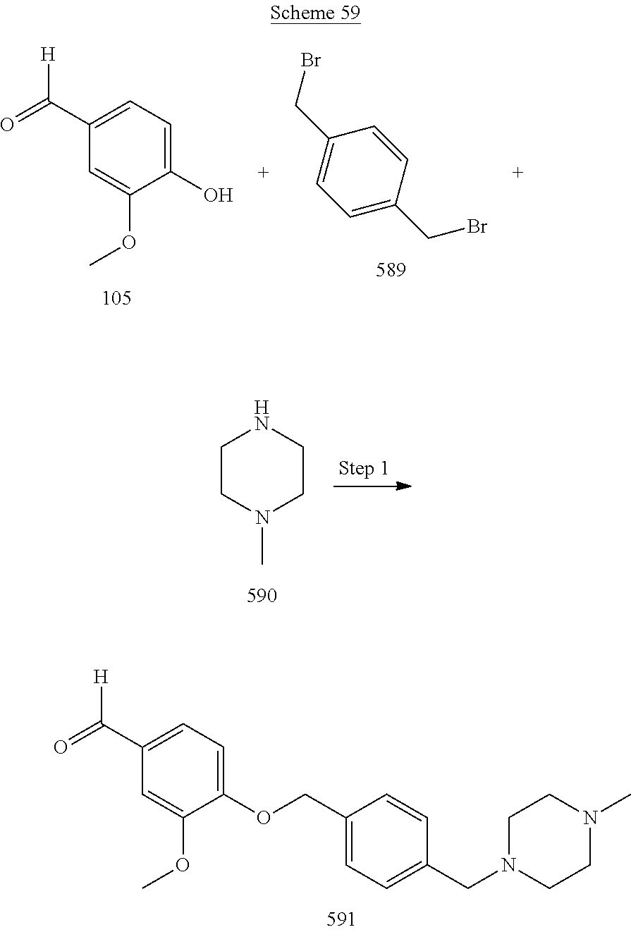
C1(OCC2=CC=C(CN3CCN(C)CC3)C=C2)=CC=C(C(=O)[H])C=C1OC.C1(O)=CC=C(C(=O)[H])C=C1OC.C1=C(CBr)C=CC(CBr)=C1.C1CN(C)CCN1
